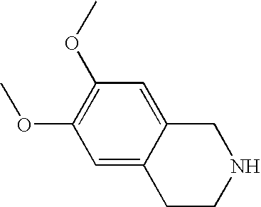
C1=C2C(=CC(OC)=C1OC)CNCC2
